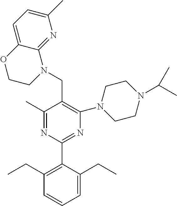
C1(C)=NC(C2=C(CC)C=CC=C2CC)=NC(N2CCN(C(C)C)CC2)=C1CN1C2=NC(C)=CC=C2OCC1
